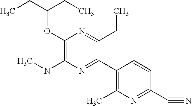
CCC(CC)OC1=C(NC)N=C(C2=C(C)N=C(C#N)C=C2)C(CC)=N1
